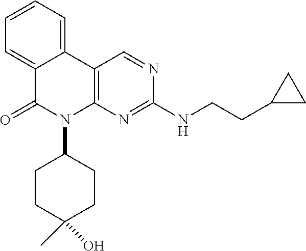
C1=CC=C2C(=C1)C(=O)N(C1CCC(O)(C)CC1)C1=C2C=NC(NCCC2CC2)=N1
